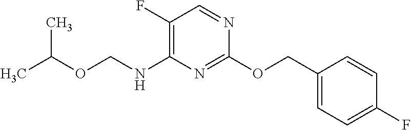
C1(F)=CC=C(COC2=NC(NCOC(C)C)=C(F)C=N2)C=C1
